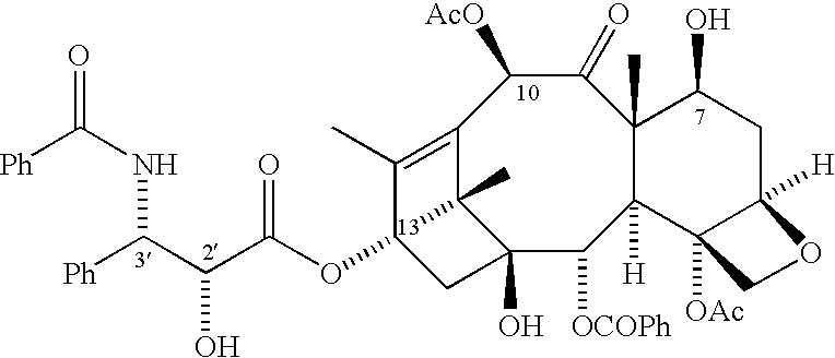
C12=C(C)C(OC(C(C(NC([Ph])=O)[Ph])O)=O)CC(O)(C1(C)C)C([OCOPh])C1([H])C(C)(C(=O)C2[AcO])C(O)CC2([H])C1([OAc])CO2
